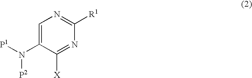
C1=C(N([P1])[P2])C([X])=NC([R1])=N1
